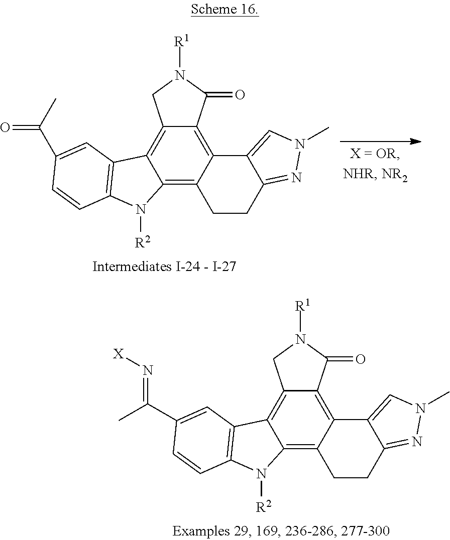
C12=C3C(=C4C(=C1C1=C(N2[R2])C=CC(C(C)=O)=C1)CN([R1])C4=O)C1=CN(C)N=C1CC3.C12=C3C(=C4C(=C1C1=C(N2[R2])C=CC(C(C)=N[X])=C1)CN([R1])C4=O)C1=CN(C)N=C1CC3
